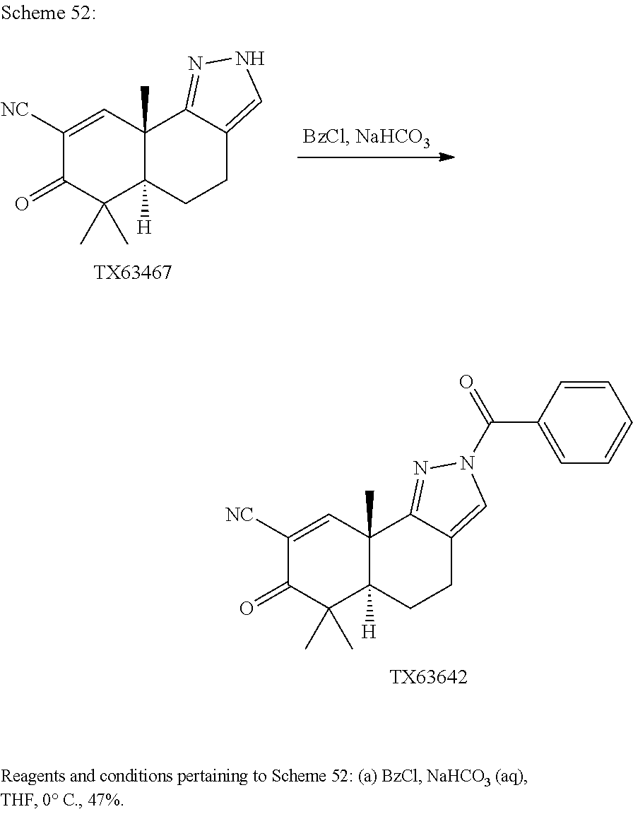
C1([NC])=CC2(C)C([H])(C(C)(C)C1=O)CCC1=CN(C(=O)C3=CC=CC=C3)N=C21.[TX63642].C1([NC])=CC2(C)C([H])(C(C)(C)C1=O)CCC1=CNN=C21.[TX63467]
